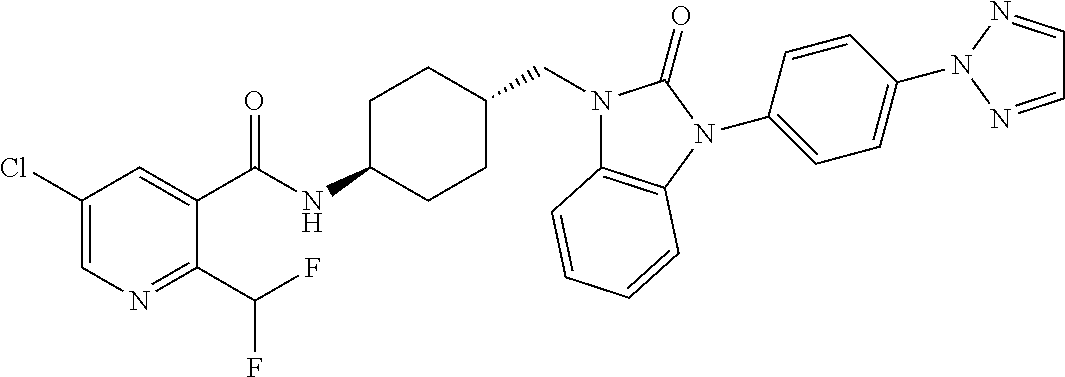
C1(Cl)=CN=C(C(F)F)C(C(NC2CCC(CN3C4=C(N(C5=CC=C(N6N=CC=N6)C=C5)C3=O)C=CC=C4)CC2)=O)=C1
